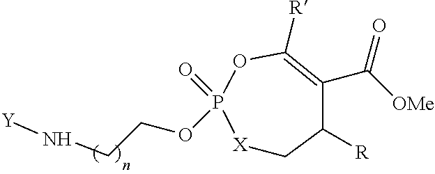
[X]1CC([R])C(C([OMe])=O)=C([R])OP1(=O)OCCN[Y]
